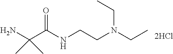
N(CC)(CC)CCNC(C(C)(C)N)=O
